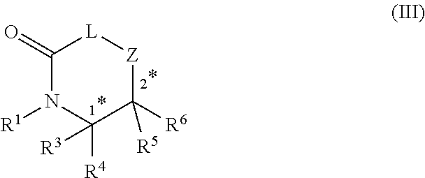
C1(=O)N([R1])C([R3])([R4])C([R6])([R5])[Z][L]1
